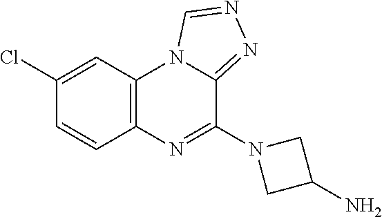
C12=C(C=C(Cl)C=C1)N1C(=NN=C1)C(N1CC(N)C1)=N2
